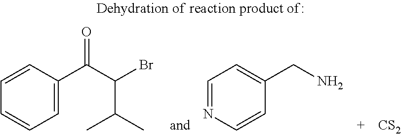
[CS2].C1=CC(C(C(Br)C(C)C)=O)=CC=C1.C1=NC=CC(CN)=C1
